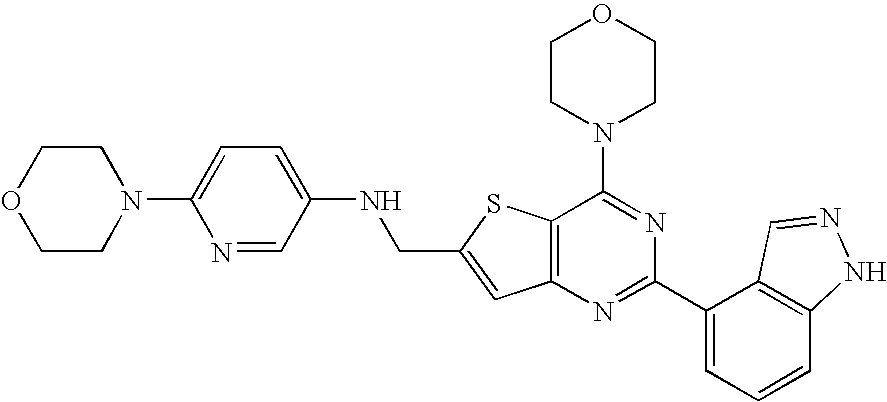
C1CN(C2=NC(C3=CC=CC4=C3C=NN4)=NC3=C2SC(CNC2=CC=C(N4CCOCC4)N=C2)=C3)CCO1
